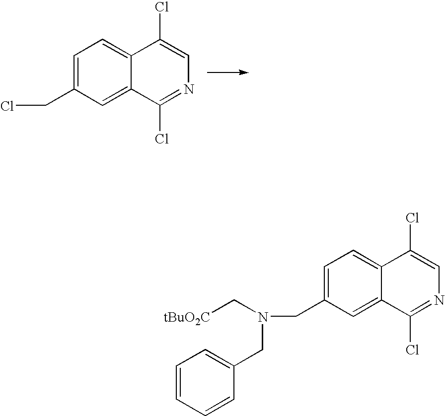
C1=C(CCl)C=C2C(=C1)C(Cl)=CN=C2Cl.C1=C(CN(C[tBuO2C])CC2=CC=CC=C2)C=C2C(=C1)C(Cl)=CN=C2Cl
